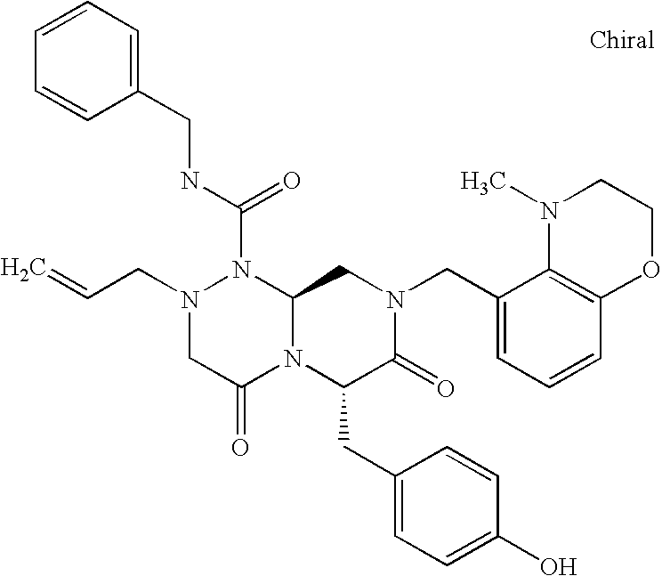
N(C(N1N(CC=C)CC(=O)N2C1CN(CC1=CC=CC3=C1N(C)CCO3)C(=O)C2CC1=CC=C(O)C=C1)=O)CC1=CC=CC=C1
